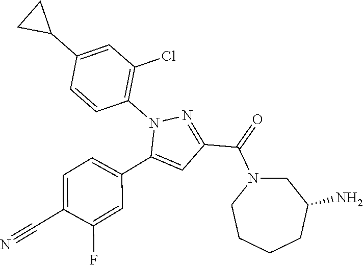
C1=C(C#N)C(F)=CC(C2=CC(C(=O)N3CC(N)CCCC3)=NN2C2=C(Cl)C=C(C3CC3)C=C2)=C1
